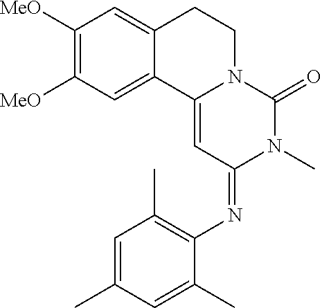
C1([MeO])=C([MeO])C=C2C(=C1)CCN1C2=CC(=NC2=C(C)C=C(C)C=C2C)N(C)C1=O
